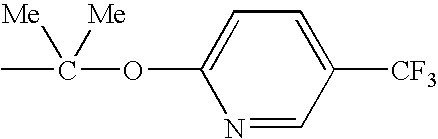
N1=CC([CF3])=CC=C1OC(C)([Me])[Me]
